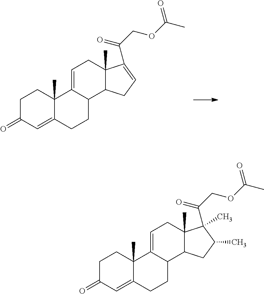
C1C(=O)C=C2C(C)(C1)C1=CCC3(C)C(C1CC2)CC=C3C(=O)COC(=O)C.C1C(=O)C=C2C(C)(C1)C1=CCC3(C)C(C1CC2)CC(C)C3(C(=O)COC(=O)C)C
